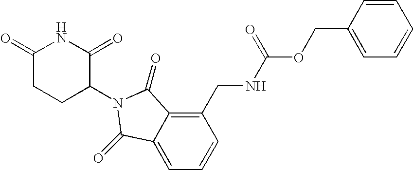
C1(CNC(OCC2=CC=CC=C2)=O)=C2C(=CC=C1)C(=O)N(C1C(=O)NC(=O)CC1)C2=O
